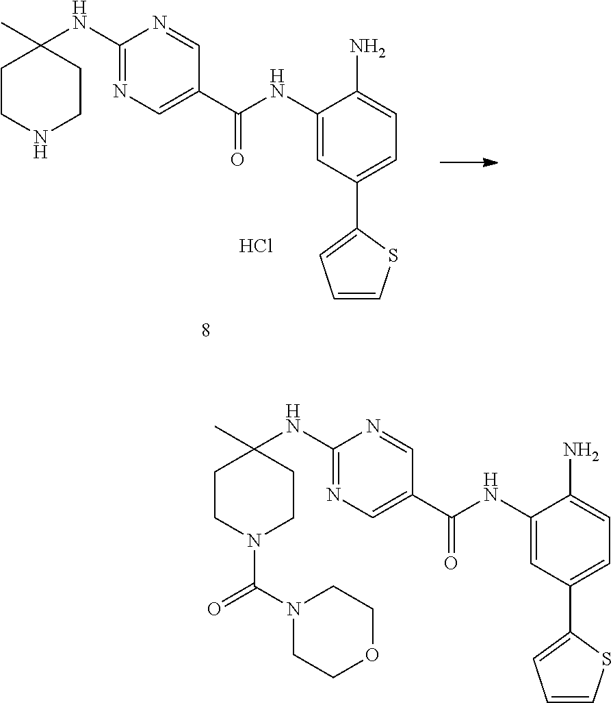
C1CN(C(N2CCOCC2)=O)CCC1(C)NC1=NC=C(C(NC2=CC(C3=CC=CS3)=CC=C2N)=O)C=N1.C1CNCCC1(C)NC1=NC=C(C(NC2=CC(C3=CC=CS3)=CC=C2N)=O)C=N1.Cl
